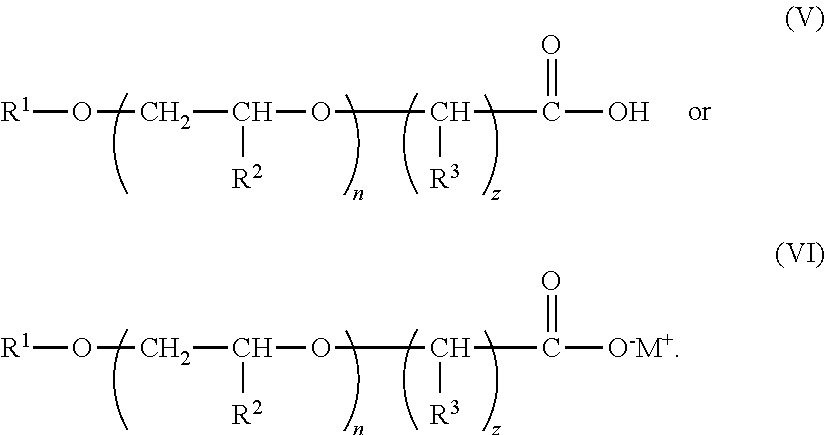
C(OC(C(=O)O)[R3])(CO[R1])[R2].C(OC(C(=O)[O-M+])[R3])(CO[R1])[R2]
